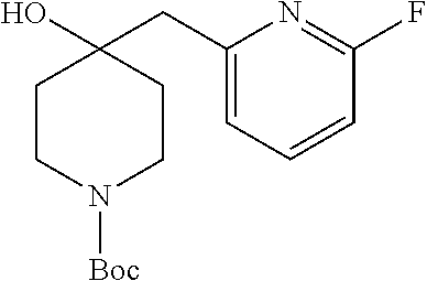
C1CN([Boc])CCC1(CC1=CC=CC(F)=N1)O
